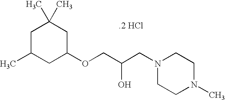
C1C(C)CC(OCC(CN2CCN(C)CC2)O)CC1(C)C.[.2 HCl]
